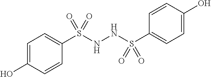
C1=C(O)C=CC(S(NNS(C2=CC=C(O)C=C2)(=O)=O)(=O)=O)=C1
